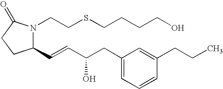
N1(CCSCCCCO)C(C=CC(CC2=CC=CC(CCC)=C2)O)CCC1=O
